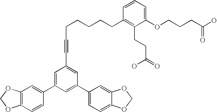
C1=CC=C(OCCCC(O)=O)C(CCC(=O)O)=C1CCCCCC#CC1=CC(C2=CC=C3C(=C2)OCO3)=CC(C2=CC3=C(C=C2)OCO3)=C1
